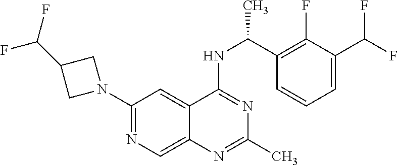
N1(C2=NC=C3C(=C2)C(NC(C2=C(F)C(C(F)F)=CC=C2)C)=NC(C)=N3)CC(C(F)F)C1
